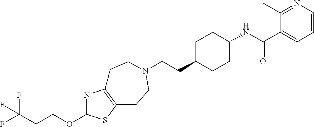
N1=C(OCCC(F)(F)F)SC2=C1CCN(CCC1CCC(NC(C3=CC=CN=C3C)=O)CC1)CC2
